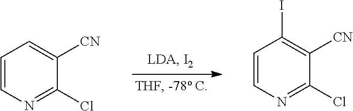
C1=CN=C(Cl)C([CN])=C1.C1=CN=C(Cl)C([CN])=C1I
